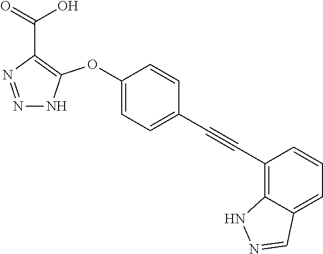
N1=NC(C(=O)O)=C(OC2=CC=C(C#CC3=C4C(=CC=C3)C=NN4)C=C2)N1
